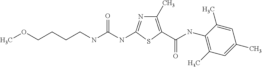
COCCCCNC(NC1=NC(C)=C(C(=O)NC2=C(C)C=C(C)C=C2C)S1)=O
